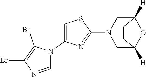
C1=NC(Br)=C(Br)N1C1=CSC(N2CC3([H])OC([H])(C2)CC3)=N1
